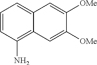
C1=CC(N)=C2C(=C1)C=C([OMe])C([OMe])=C2
